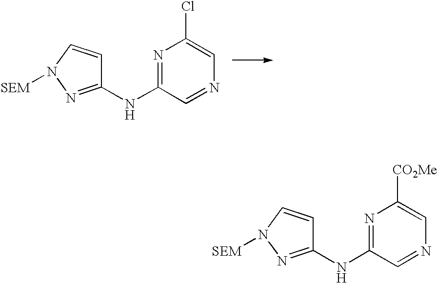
N1=C(NC2=NN([SEM])C=C2)C=NC=C1Cl.N1=C(NC2=NN([SEM])C=C2)C=NC=C1[CO2Me]
